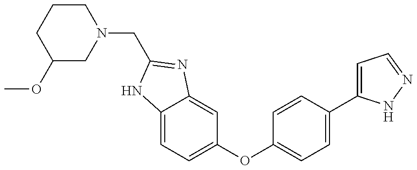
C1CN(CC2=NC3=CC(OC4=CC=C(C5=CC=NN5)C=C4)=CC=C3N2)CC(OC)C1
